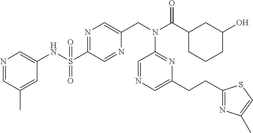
S(C1=NC=C(CN(C(C2CCCC(O)C2)=O)C2=NC(CCC3=NC(C)=CS3)=CN=C2)N=C1)(NC1=CN=CC(C)=C1)(=O)=O
